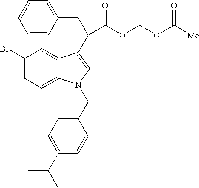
C1=C(Br)C=C2C(=C1)N(CC1=CC=C(C(C)C)C=C1)C=C2C(CC1=CC=CC=C1)C(OCOC([Me])=O)=O
